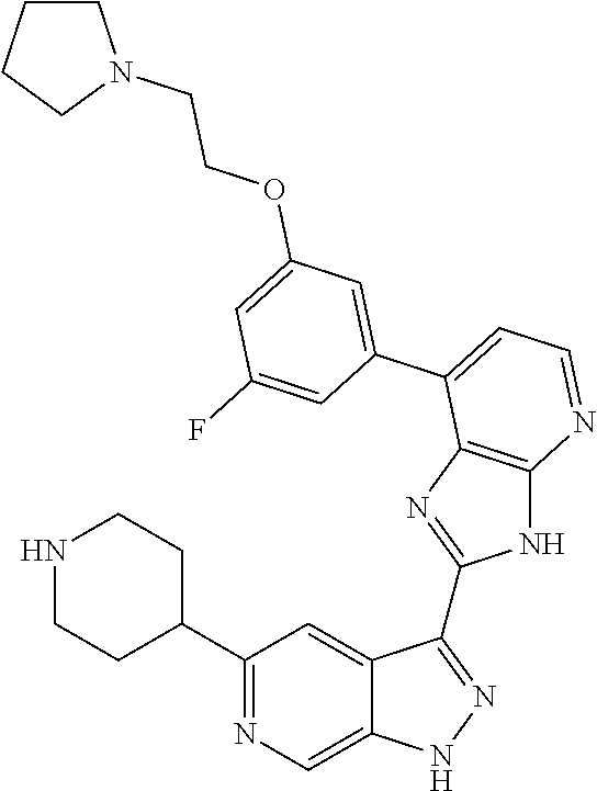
C1(C2=NC=C3C(=C2)C(C2=NC4=C(N2)N=CC=C4C2=CC(OCCN4CCCC4)=CC(F)=C2)=NN3)CCNCC1
